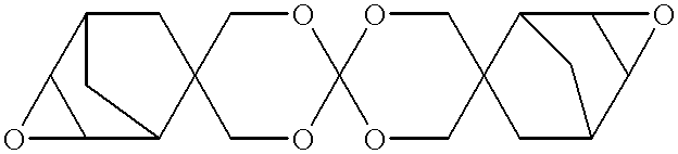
C12C(C3C4(CC1C3)COC1(OC4)OCC3(CO1)CC1C4C(C3C1)O4)O2
